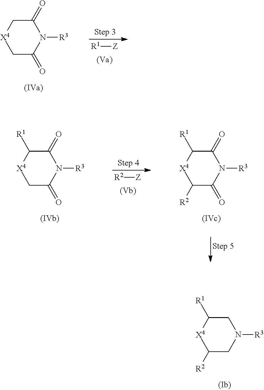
C1([R2])CN([R3])CC([R1])[X4]1.C1C(=O)N([R3])C(=O)C[X4]1.[R1][Z].[R2][Z].C1C(=O)N([R3])C(=O)C([R1])[X4]1.C1([R2])C(=O)N([R3])C(=O)C([R1])[X4]1
